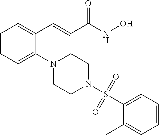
C1=CC=C(N2CCN(S(C3=CC=CC=C3C)(=O)=O)CC2)C(C=CC(NO)=O)=C1
